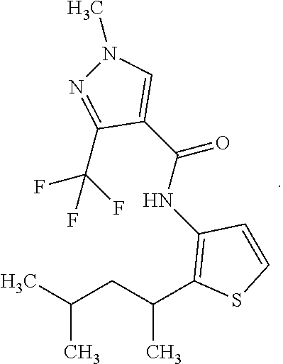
CC(CC(C1=C(NC(=O)C2=CN(C)N=C2C(F)(F)F)C=CS1)C)C
